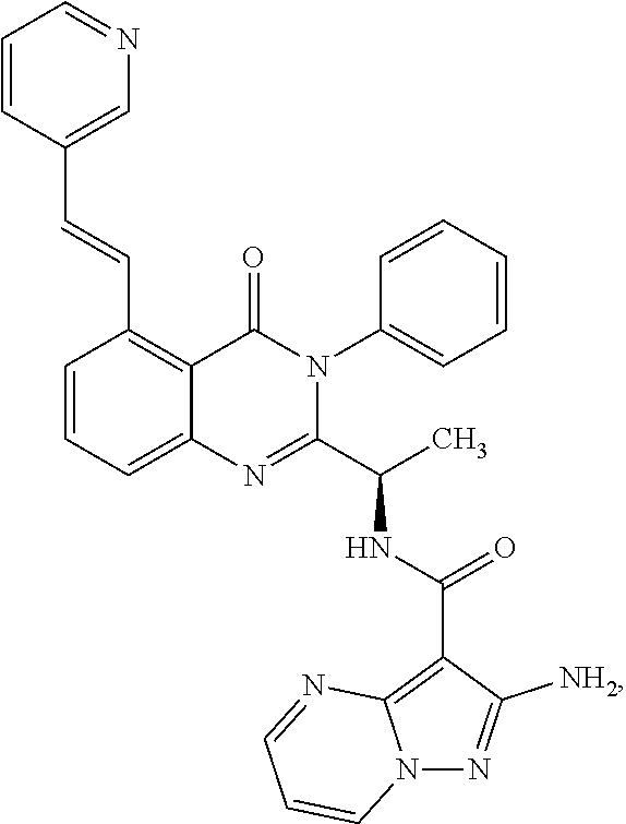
C1(C=CC2=C3C(=CC=C2)N=C(C(C)NC(C2=C4N(N=C2[NH2])C=CC=N4)=O)N(C2=CC=CC=C2)C3=O)=CN=CC=C1
